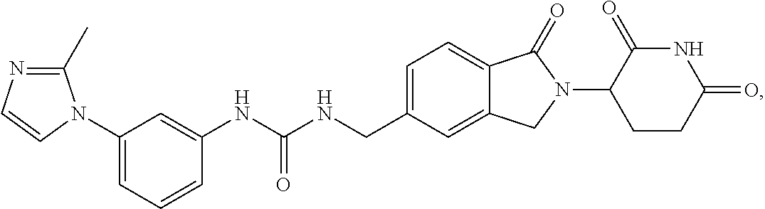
C1=C(N2C(C)=NC=C2)C=C(NC(NCC2=CC=C3C(=C2)CN(C2CCC(=O)NC2=O)C3=O)=O)C=C1
